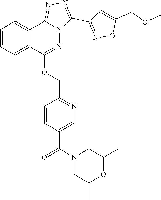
C1C(C)OC(C)CN1C(C1=CN=C(COC2=NN3C(=NN=C3C3=NOC(COC)=C3)C3=CC=CC=C32)C=C1)=O
